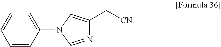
C1=C(N2C=NC(C[CN])=C2)C=CC=C1
